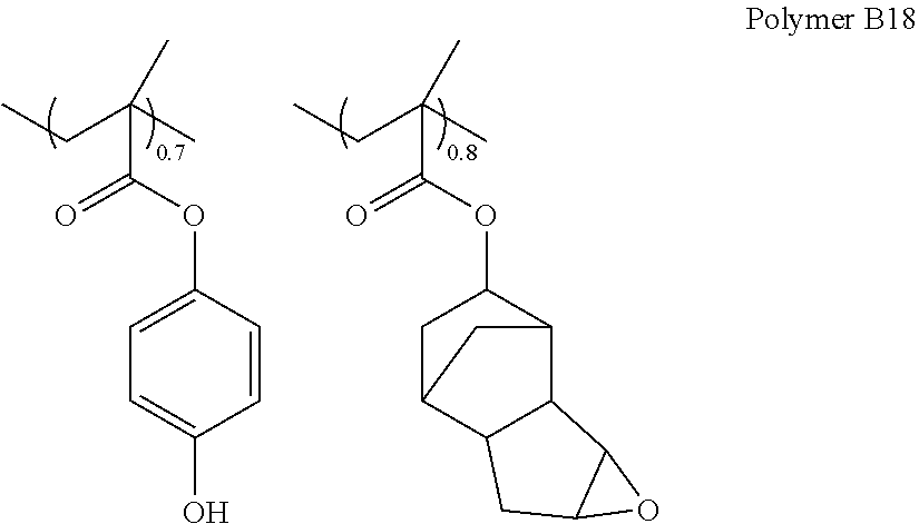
C1=C(OC(C(C)(CC)C)=O)C=CC(O)=C1.O(C(C(C)(CC)C)=O)C1CC2C3C(C1C2)C1C(C3)O1
